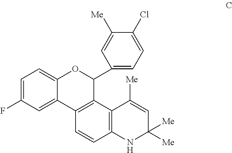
C1=C(F)C=C2C(=C1)OC(C1=CC=C(Cl)C([Me])=C1)C1=C2C=CC2=C1C([Me])=CC([Me])([Me])N2
